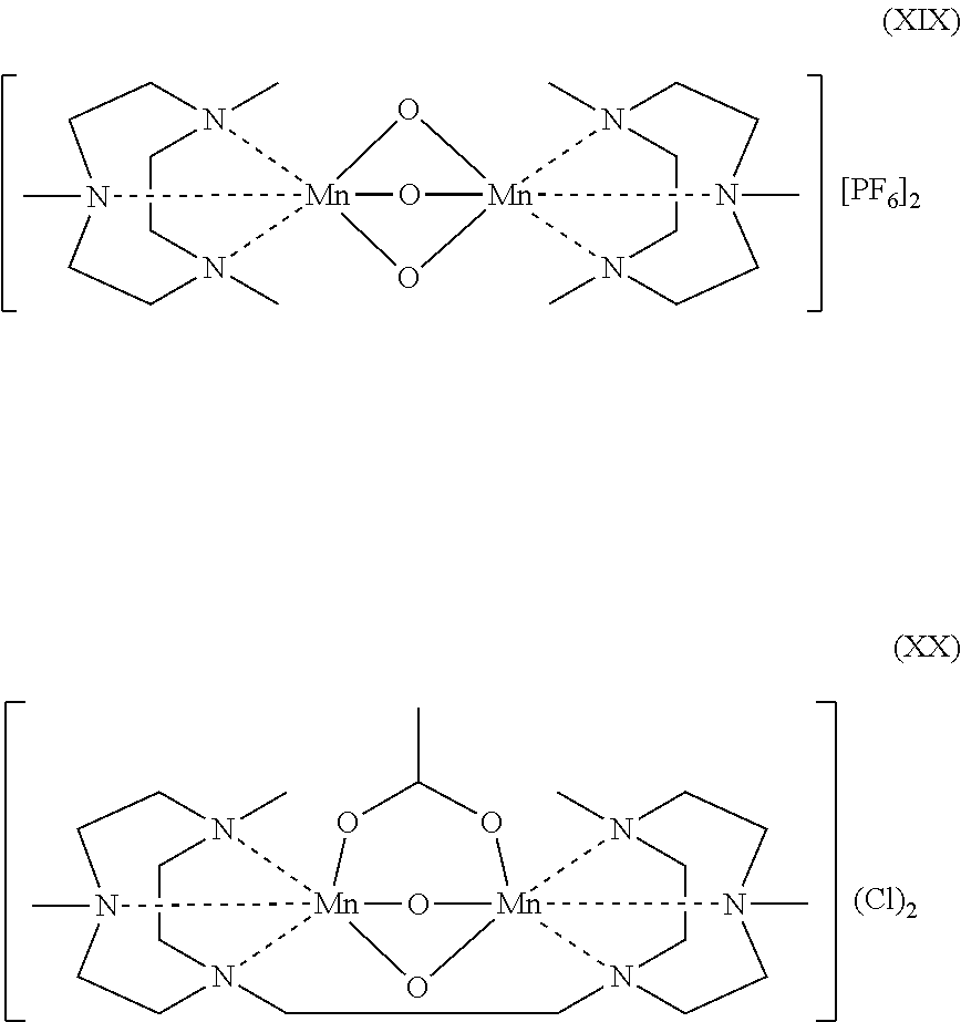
[Mn]1234(O[Mn]56(O1)(O2)N1(C)CCN5(C)CCN6(C)CC1)N1(C)CCN3(C)CCN4(C)CC1.[[PF6]2].[Mn]12345O[Mn]67(O1)(N1(CCN6(C)CCN7(C)CC1)CCN21CCN3(C)CCN4(C)CC1)OC(C)O5.[(Cl)2]
